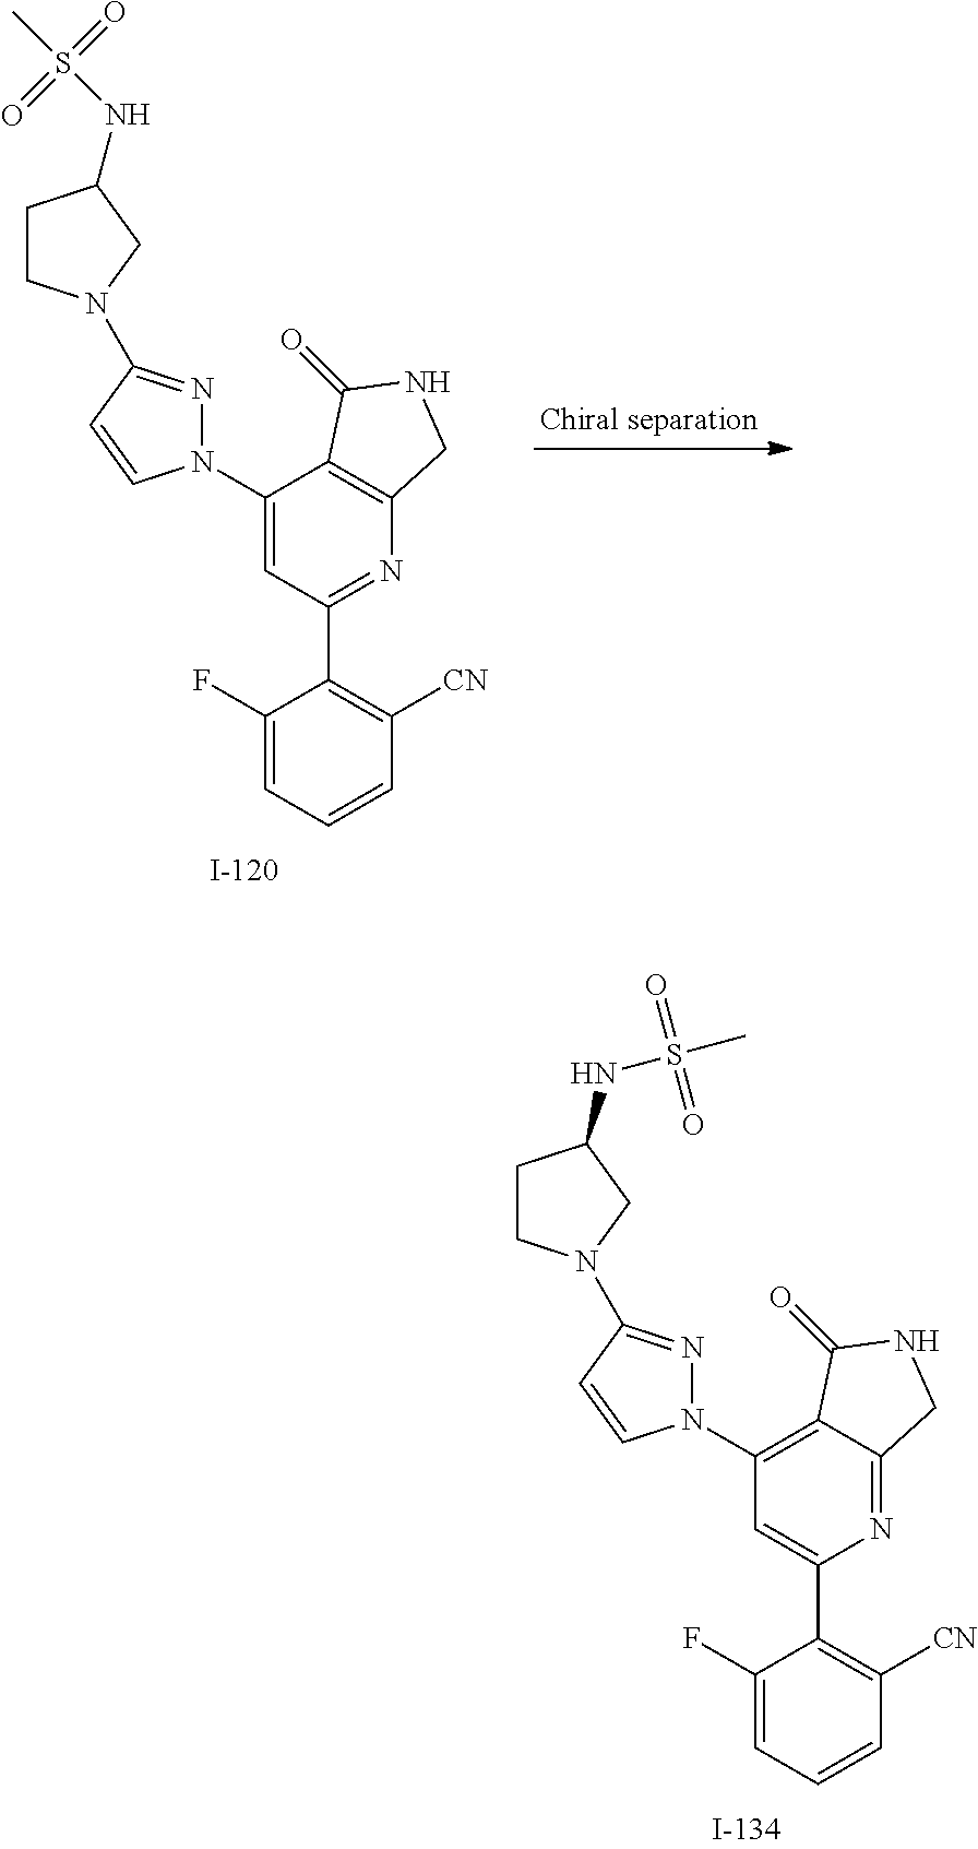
N1=C(C2=C([CN])C=CC=C2F)C=C(N2N=C(N3CCC(NS(C)(=O)=O)C3)C=C2)C2=C1CNC2=O.N1=C2C(=C(N3N=C(N4CCC(NS(C)(=O)=O)C4)C=C3)C=C1C1=C([CN])C=CC=C1F)C(=O)NC2
